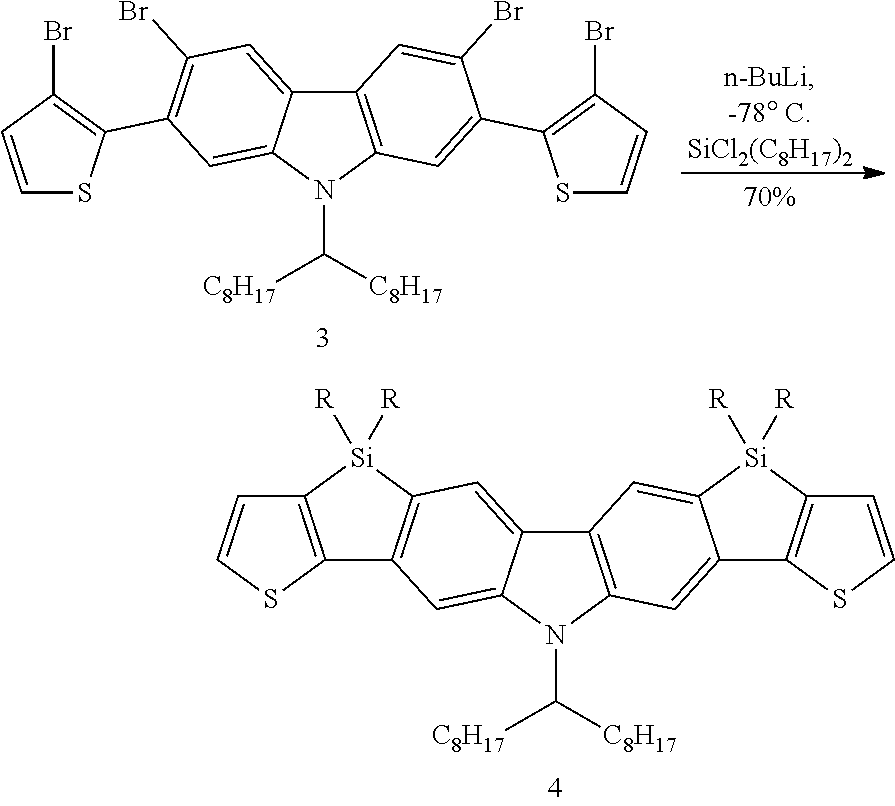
C12=C(N(C([C8H17])[C8H17])C3=CC4=C(C=C13)[Si]([R])([R])C1=C4SC=C1)C=C1C(=C2)[Si]([R])([R])C2=C1SC=C2.C12=C(N(C([C8H17])[C8H17])C3=CC(C4=C(Br)C=CS4)=C(Br)C=C13)C=C(C1=C(Br)C=CS1)C(Br)=C2
